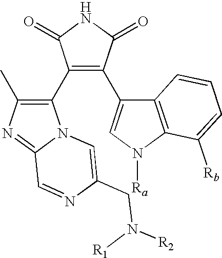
C1(C2=C(C3=CN([Ra])C4=C3C=CC=C4[Rb])C(=O)NC2=O)=C(C)N=C2N1C=C(CN([R2])[R1])N=C2
